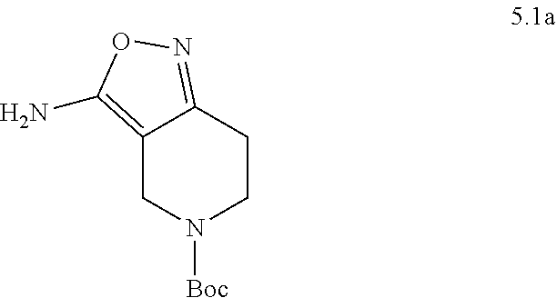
C12=C(N)ON=C1CCN([Boc])C2
